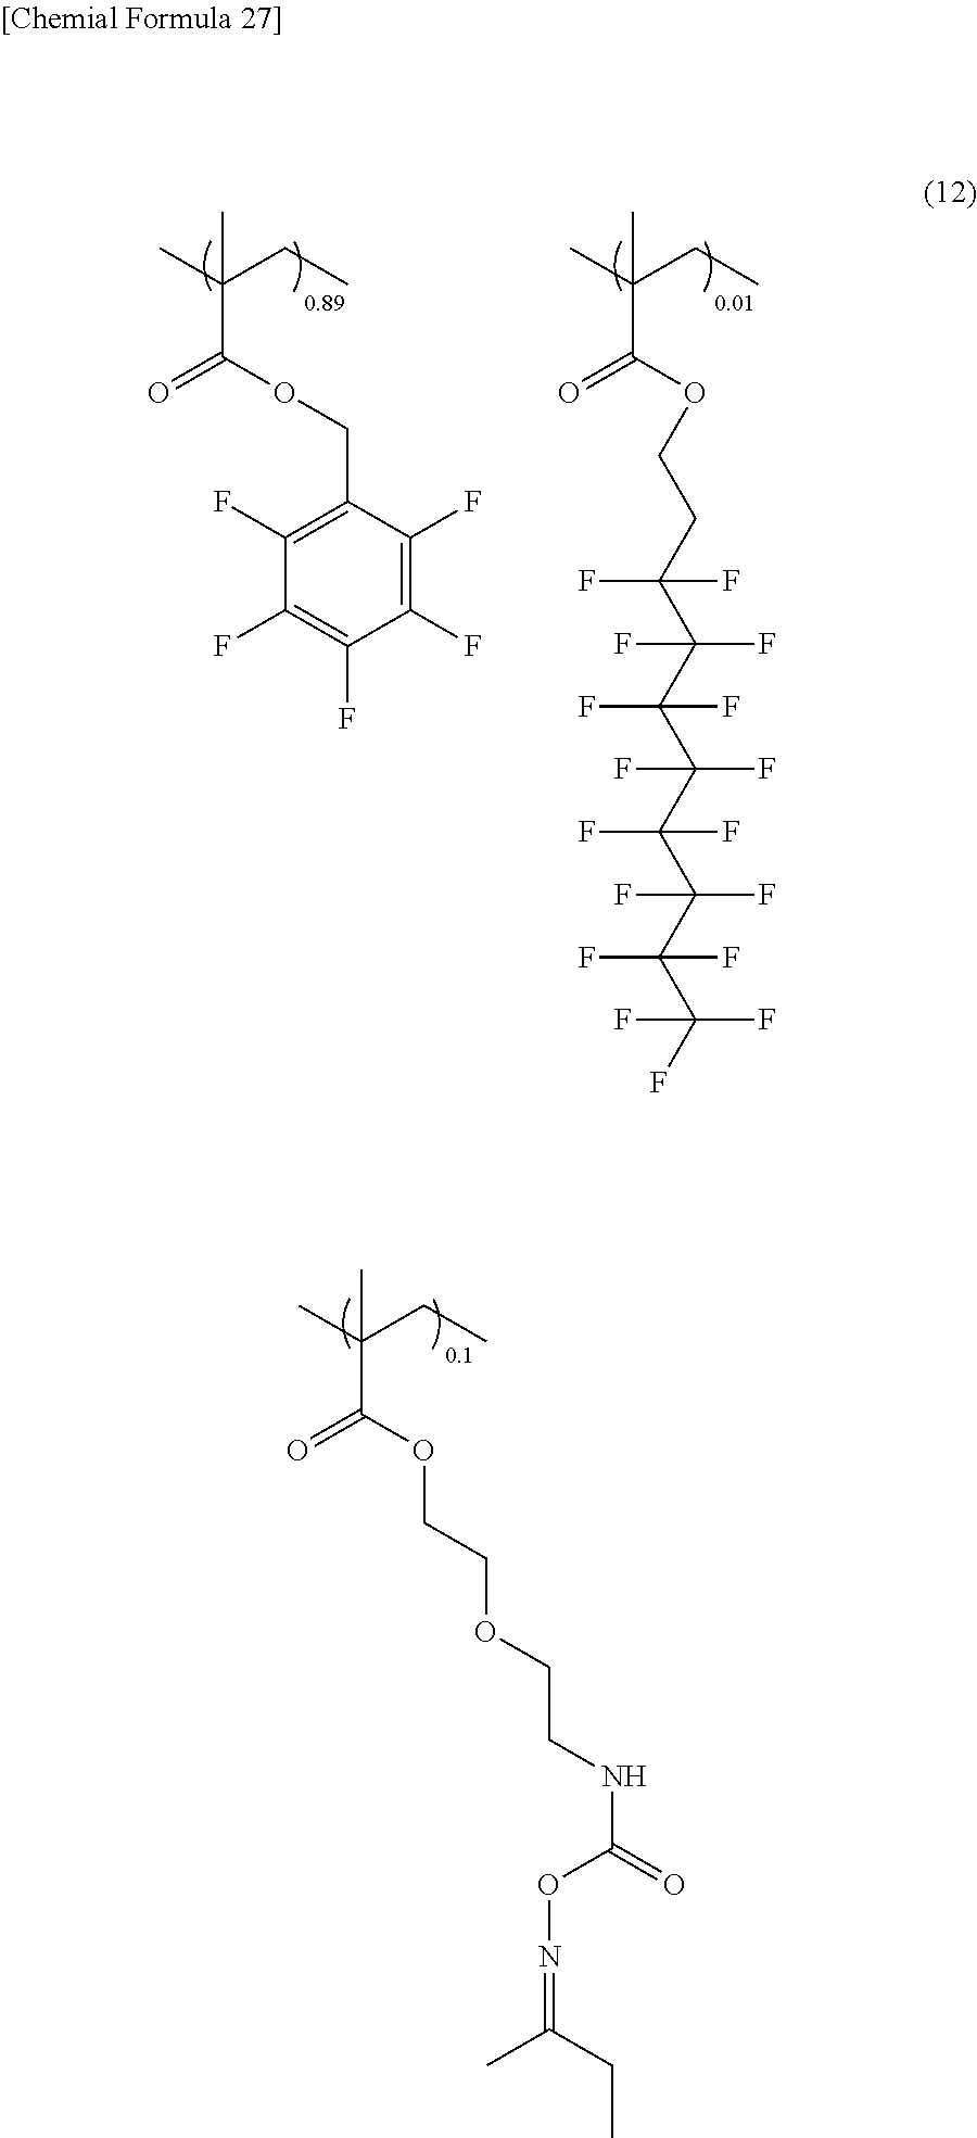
CC(CC)(C(=O)OCCOCCNC(=O)ON=C(C)CC)C.CC(CC)(C(=O)OCC1=C(F)C(F)=C(F)C(F)=C1F)C.CC(CC)(C(=O)OCCC(C(C(C(C(F)(F)C(C(C(F)(F)F)(F)F)(F)F)(F)F)(F)F)(F)F)(F)F)C
